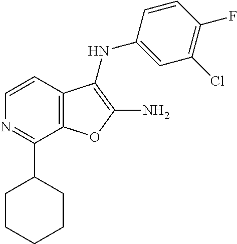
C12=C(C=CN=C1C1CCCCC1)C(NC1=CC(Cl)=C(F)C=C1)=C(N)O2
